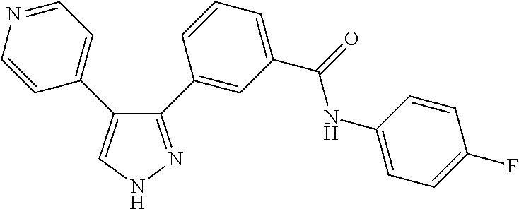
C1=CN=CC=C1C1=CNN=C1C1=CC(C(=O)NC2=CC=C(F)C=C2)=CC=C1
